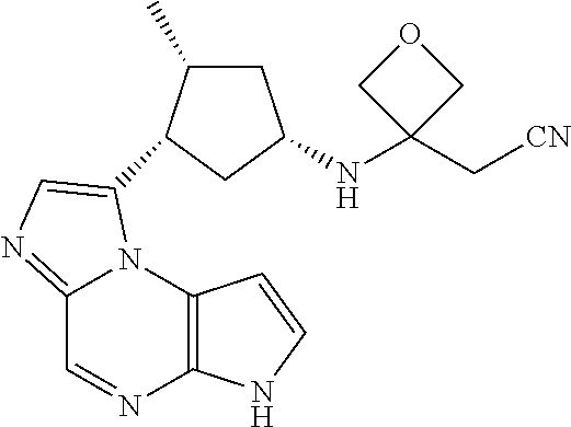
C12=NC=C(C3C(C)CC(NC4(C[CN])COC4)C3)N1C1=C(N=C2)NC=C1
